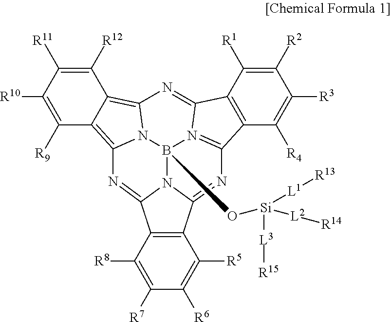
C1([R12])=C([R11])C([R10])=C([R9])C2=C3N4C(=C12)N=C1C2=C(C([R4])=C([R3])C([R2])=C2[R1])C2=N1B4(O[Si]([L1][R13])([L2][R14])[L3][R15])N1C(=N3)C3=C(C1=N2)C([R5])=C([R6])C([R7])=C3[R8]
